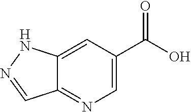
C12=CC(C(O)=O)=CN=C1C=NN2
